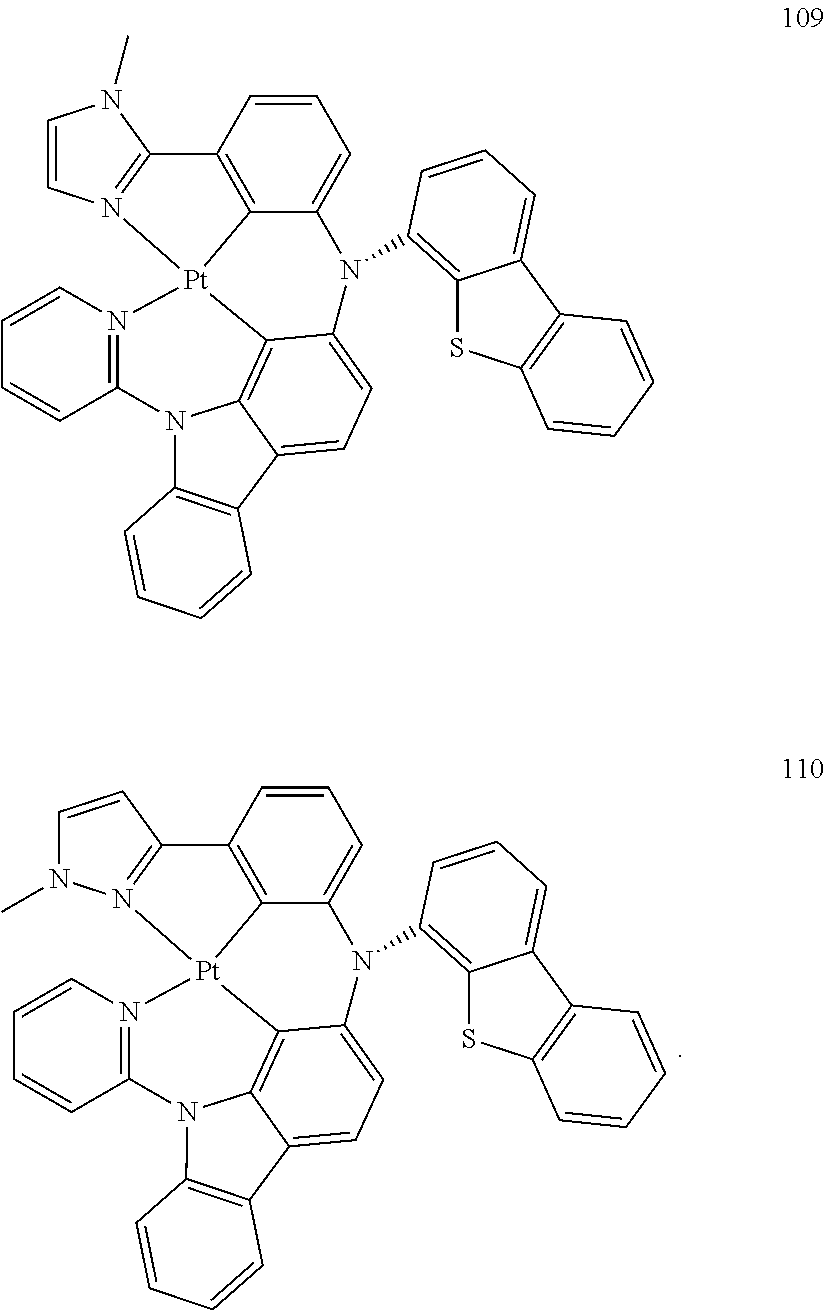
C12=N(C=CC=C1)[Pt]13C4=C5C(=CC=C4N(C4=C6SC7=C(C6=CC=C4)C=CC=C7)C4=CC=CC(=C41)C1=N3C=CN1C)C1=C(C=CC=C1)N25.C12=N(C=CC=C1)[Pt]13C4=C5C(=CC=C4N(C4=C6SC7=C(C6=CC=C4)C=CC=C7)C4=CC=CC(=C41)C1=N3N(C)C=C1)C1=C(C=CC=C1)N25
